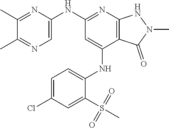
C1(NC2=NC3=C(C(NC4=CC=C(Cl)C=C4S(C)(=O)=O)=C2)C(=O)N(C)N3)=CN=C(C)C(C)=N1
